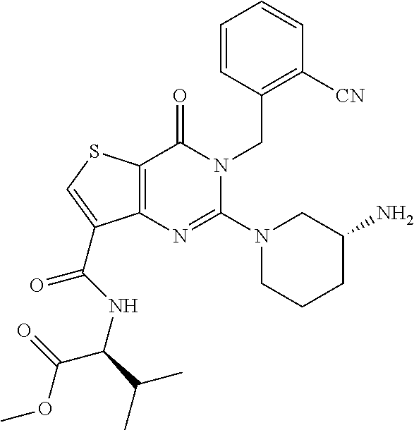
C12=C(SC=C1C(NC(C(C)C)C(=O)OC)=O)C(=O)N(CC1=C([CN])C=CC=C1)C(N1CCCC(N)C1)=N2
